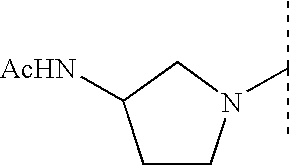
C1CN(C(C)C)CC1[AcHN]
